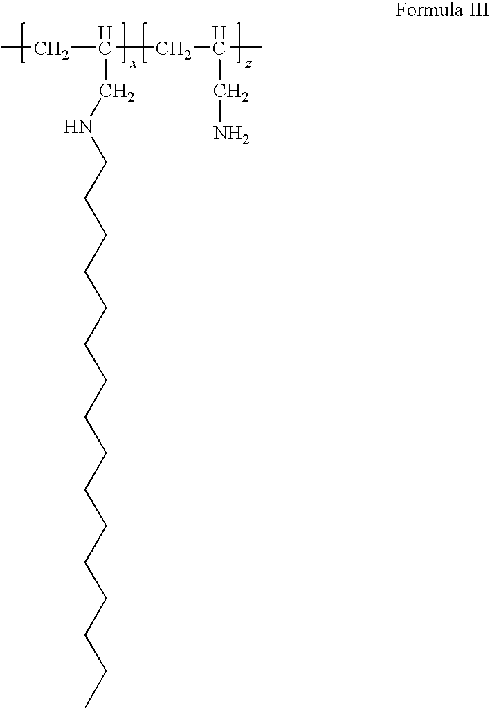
C(NCC(CC(C)CN)CC)CCCCCCCCCCCCCCC
